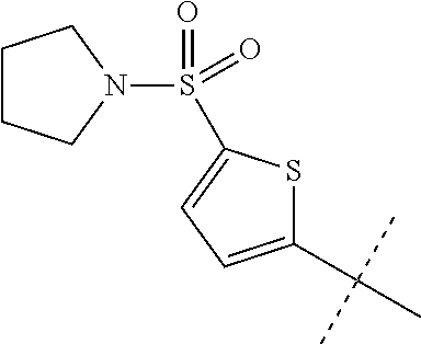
C1(C(C)(C)C)=CC=C(S(N2CCCC2)(=O)=O)S1
